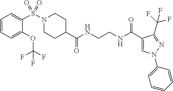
C1CC(C(NCCNC(C2=CN(C3=CC=CC=C3)N=C2C(F)(F)F)=O)=O)CCN1S(=O)(C1=CC=CC=C1OC(F)(F)F)=O
